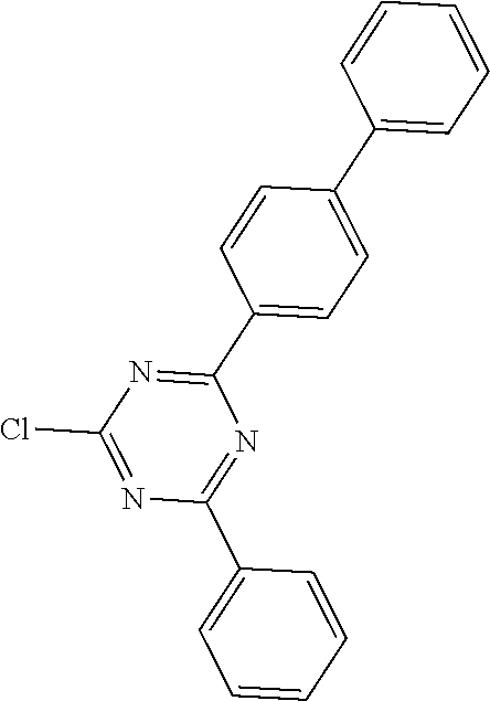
N1=C(Cl)N=C(C2=CC=C(C3=CC=CC=C3)C=C2)N=C1C1=CC=CC=C1
